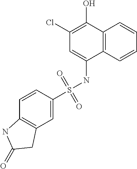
C12=C(C=CC=C1)C(NS(C1=CC3=C(C=C1)NC(=O)C3)(=O)=O)=CC(Cl)=C2O
